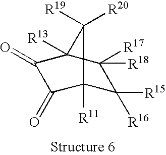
C1([R16])([R15])C2([R11])C(=O)C(=O)C([R13])(C1([R18])[R17])C2([R19])[R20]
